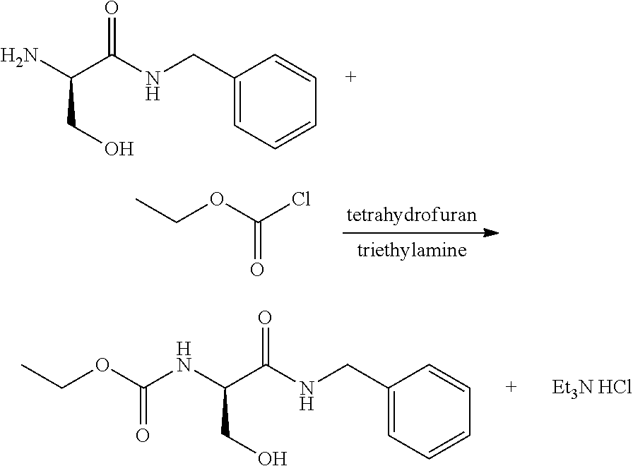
NC(C(NCC1=CC=CC=C1)=O)CO.CCOC(Cl)=O.N(C(C(NCC1=CC=CC=C1)=O)CO)C(OCC)=O.[Et3N HCl]
